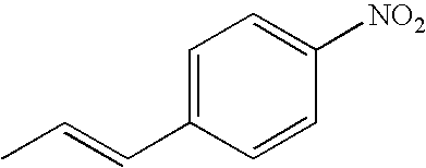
CC=CC1=CC=C([NO2])C=C1
